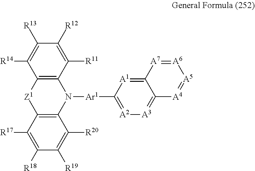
C12=C(C([R11])=C([R12])C([R13])=C1[R14])N([Ar1]C1=[A2][A3]=C3C(=[A1]1)[A7]=[A6][A5]=[A4]3)C1=C(C([R17])=C([R18])C([R19])=C1[R20])[Z1]2
